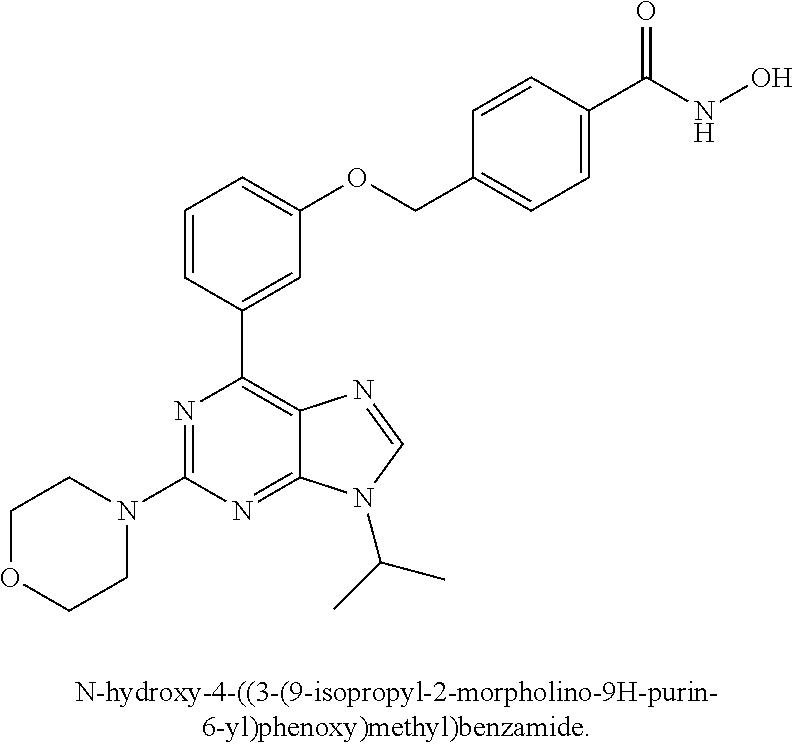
C1OCCN(C2=NC(C3=CC(OCC4=CC=C(C(=O)NO)C=C4)=CC=C3)=C3C(=N2)N(C(C)C)C=N3)C1
